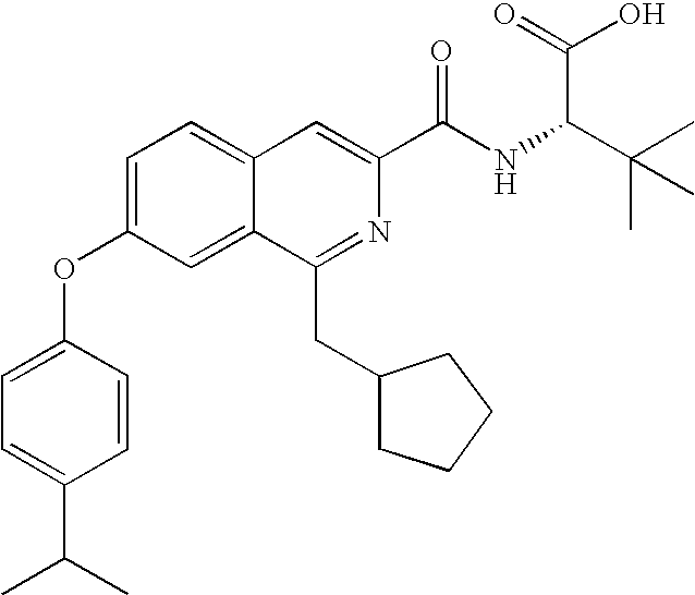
C1=C(OC2=CC=C(C(C)C)C=C2)C=C2C(=C1)C=C(C(NC(C(C)(C)C)C(O)=O)=O)N=C2CC1CCCC1
